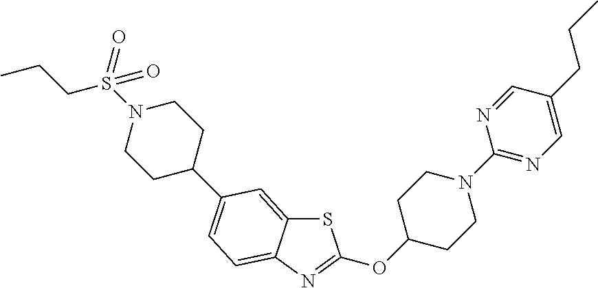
N1(S(CCC)(=O)=O)CCC(C2=CC=C3C(=C2)SC(OC2CCN(C4=NC=C(CCC)C=N4)CC2)=N3)CC1
